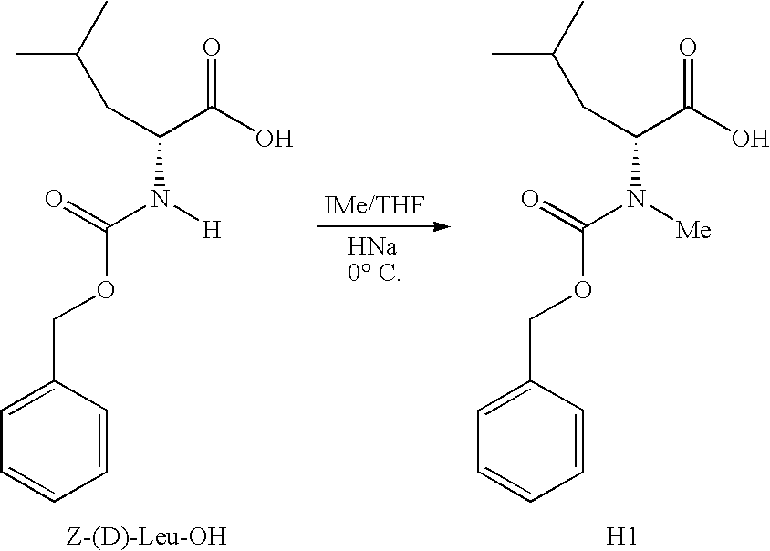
C(C(C(O)=O)N(C(OCC1=CC=CC=C1)=O)[H])C(C)C.[IMe/THF].C(C(C(O)=O)N(C(OCC1=CC=CC=C1)=O)[Me])C(C)C.[H1]
